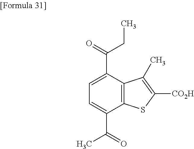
C12=C(C(C(=O)C)=CC=C1C(CC)=O)SC([CO2H])=C2C
